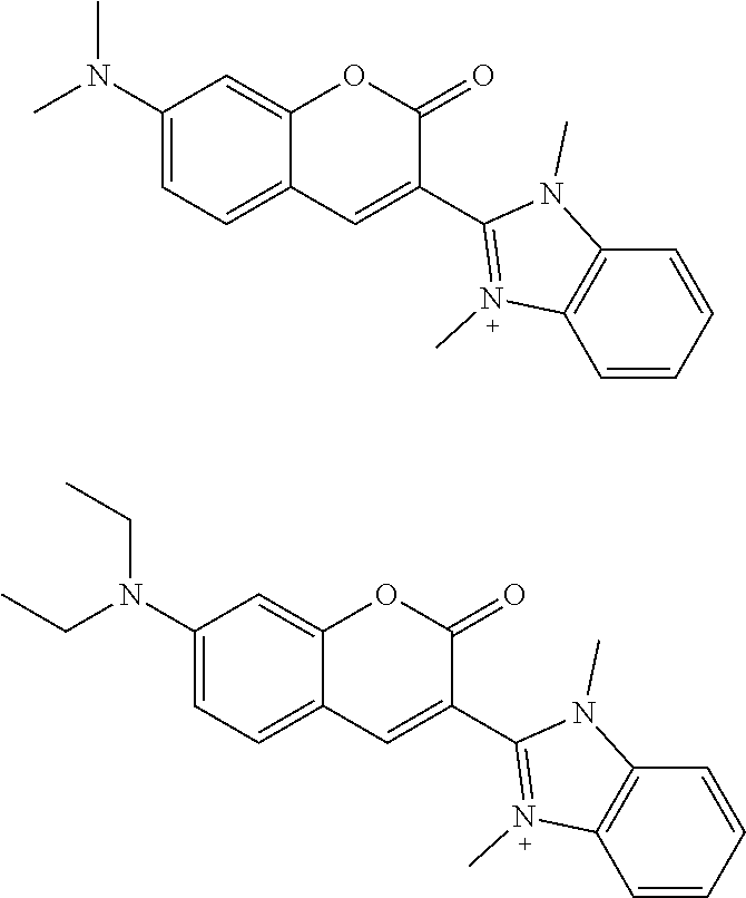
C1(N(C)C)=CC=C2C(=C1)OC(=O)C(C1=N(C)C3=C(C=CC=C3)N1C)=C2.C1(N(CC)CC)=CC=C2C(=C1)OC(=O)C(C1=N(C)C3=C(C=CC=C3)N1C)=C2
